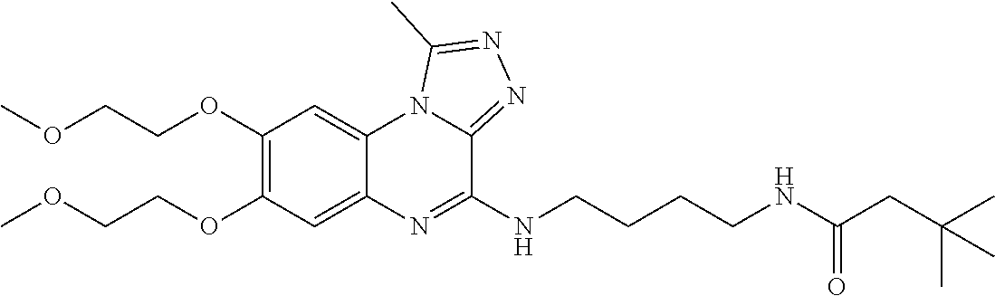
C1(OCCOC)=C(OCCOC)C=C2C(=C1)N1C(=NN=C1C)C(NCCCCNC(CC(C)(C)C)=O)=N2
